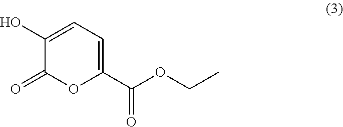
C1(O)=CC=C(C(=O)OCC)OC1=O
